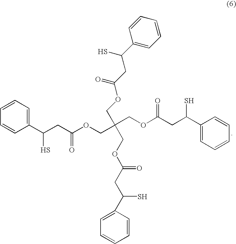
C1(C(S)CC(OCC(COC(CC(C2=CC=CC=C2)S)=O)(COC(CC(C2=CC=CC=C2)S)=O)COC(CC(C2=CC=CC=C2)S)=O)=O)=CC=CC=C1
